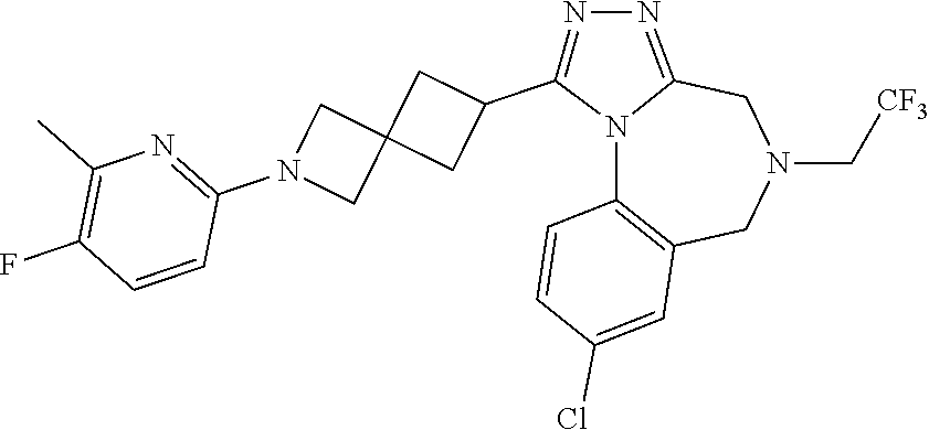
N12C3=C(CN(C[CF3])CC1=NN=C2C1CC2(C1)CN(C1=NC(C)=C(F)C=C1)C2)C=C(Cl)C=C3
